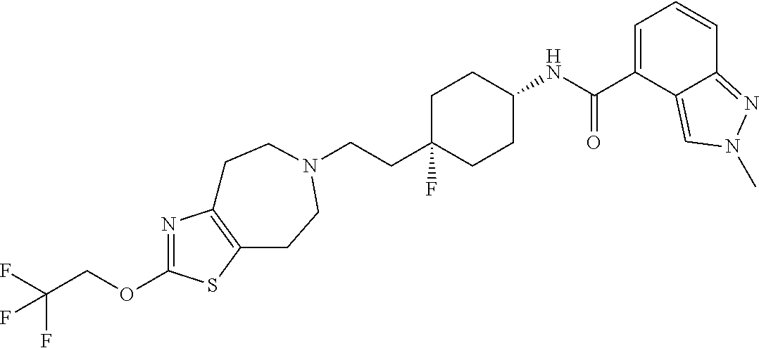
C(CC1(F)CCC(NC(C2=CC=CC3=NN(C)C=C23)=O)CC1)N1CCC2=C(N=C(OCC(F)(F)F)S2)CC1
